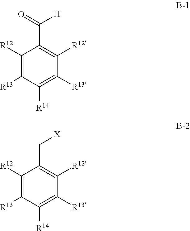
C1([R12])=C([R13])C([R14])=C([R13])C([R12])=C1C([H])=O.C1([R12])=C([R13])C([R14])=C([R13])C([R12])=C1C[X]
